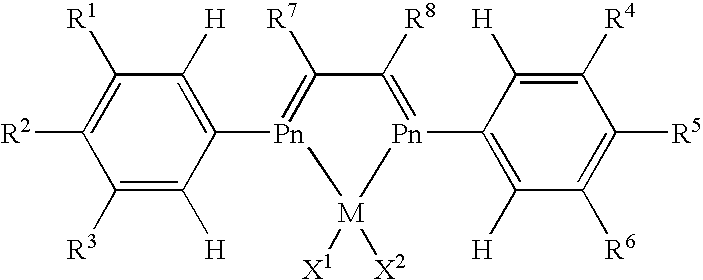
[R2]C1=C([R1])C([H])=C([Pn]2=C([R7])C([R8])=[Pn](C3=C([H])C([R6])=C([R5])C([R4])=C3[H])[M]2([X2])[X1])C([H])=C1[R3]
